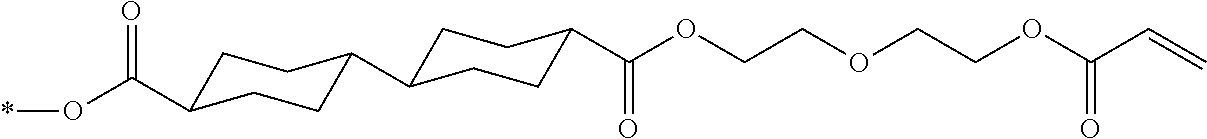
C1C(C(O*)=O)CCC(C2CCC(C(OCCOCCOC(C=C)=O)=O)CC2)C1
